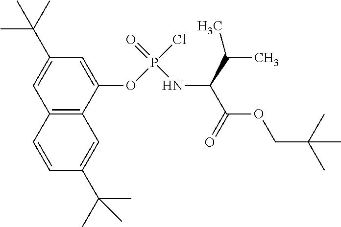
C1(OP(Cl)(=O)NC(C(=O)OCC(C)(C)C)C(C)C)=CC(C(C)(C)C)=CC2=C1C=C(C(C)(C)C)C=C2
